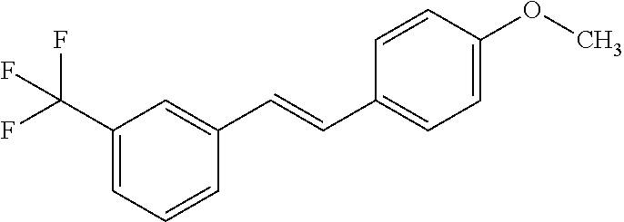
C1(C(F)(F)F)=CC=CC(C=CC2=CC=C(OC)C=C2)=C1
